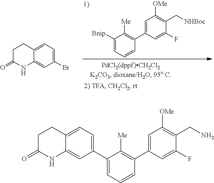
C1(Br)=CC=C2C(=C1)NC(=O)CC2.C1([Bnip])=CC=CC(C2=CC([OMe])=C(C[NHBoc])C(F)=C2)=C1[Me].C1(C2=CC=C3C(=C2)NC(=O)CC3)=CC=CC(C2=CC([OMe])=C(CN)C(F)=C2)=C1[Me]
